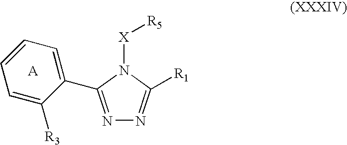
C1=CC=C(C2=NN=C([R1])N2[X][R5])C([R3])=C1
